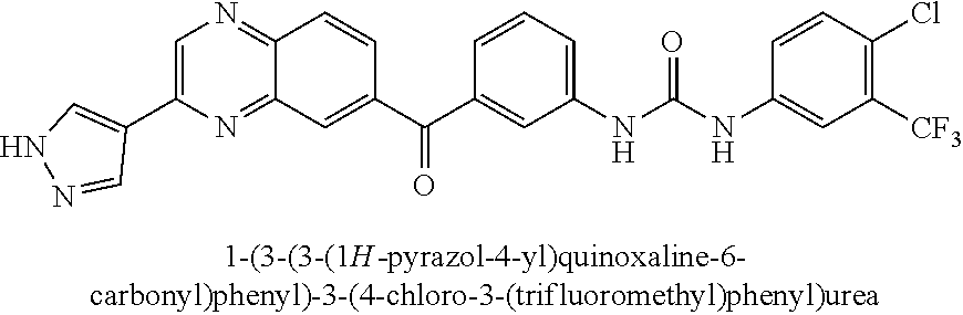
C1(C2=CN=C3C(=N2)C=C(C(C2=CC(NC(NC4=CC([CF3])=C(Cl)C=C4)=O)=CC=C2)=O)C=C3)=CNN=C1
